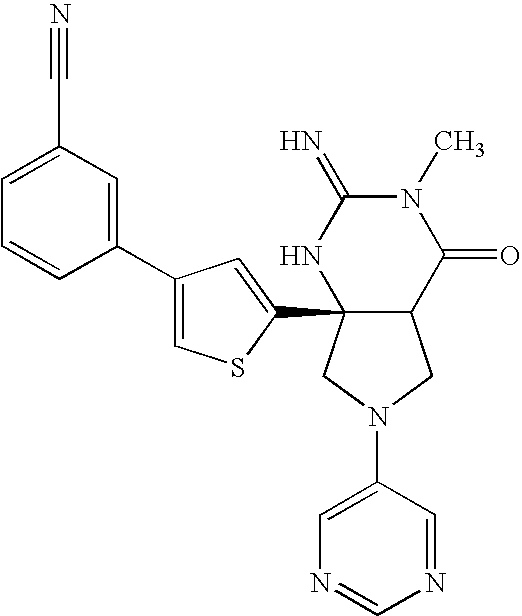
C1(N2CC3C(C4=CC(C5=CC(C#N)=CC=C5)=CS4)(C2)NC(=N)N(C)C3=O)=CN=CN=C1
